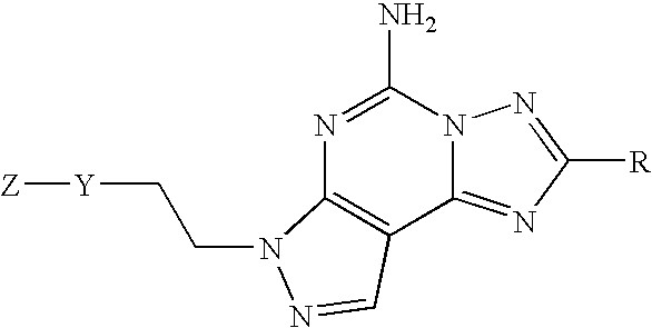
N1=C(N)N2C(=NC([R])=N2)C2=C1N(CC[Y][Z])N=C2
